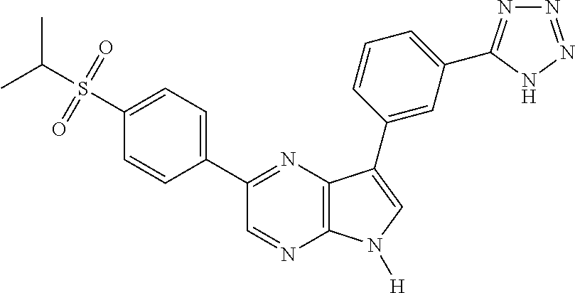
CC(S(=O)(=O)C1=CC=C(C2=NC3=C(N=C2)N([H])C=C3C2=CC(C3=NN=NN3)=CC=C2)C=C1)C
